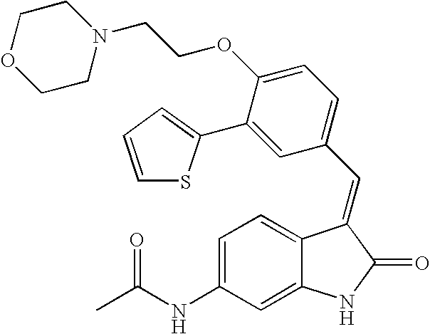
C1=C(NC(C)=O)C=C2C(=C1)C(=CC1=CC=C(OCCN3CCOCC3)C(C3=CC=CS3)=C1)C(=O)N2
